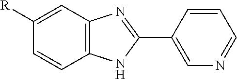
C1=CC2=C(C=C1[R])N=C(C1=CN=CC=C1)N2
